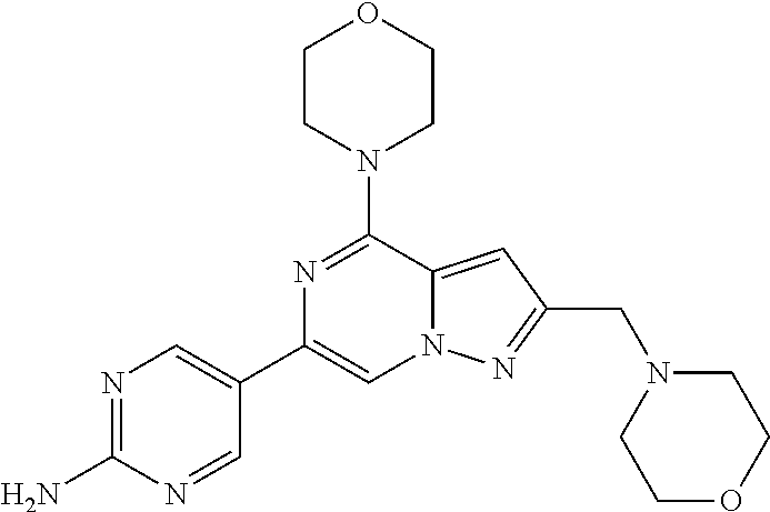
N1=C(N)N=CC(C2=CN3C(=CC(CN4CCOCC4)=N3)C(N3CCOCC3)=N2)=C1
